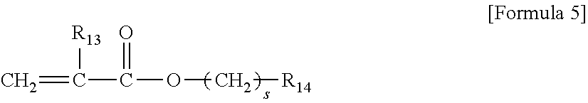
C=C([R13])C(=O)OC[R14]
